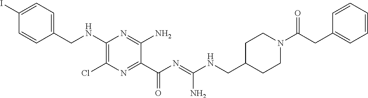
C1=C(I)C=CC(CNC2=C(Cl)N=C(C(N=C(NCC3CCN(C(CC4=CC=CC=C4)=O)CC3)N)=O)C(N)=N2)=C1
